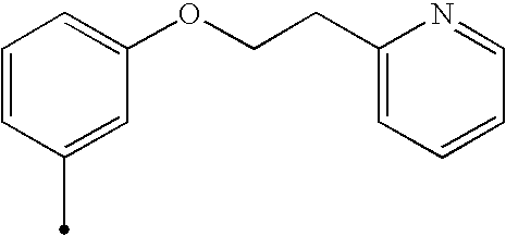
C1=CC(C)=CC(OCCC2=CC=CC=N2)=C1
